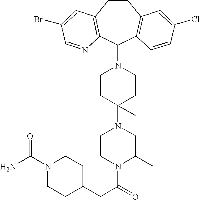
C1CC2=C(C(N3CCC(N4CCN(C(=O)CC5CCN(C(N)=O)CC5)C(C)C4)(C)CC3)C3=C1C=C(Cl)C=C3)N=CC(Br)=C2
